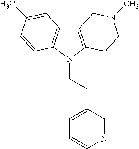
C12=C(N(CCC3=CC=CN=C3)C3=C1C=C(C)C=C3)CCN(C)C2
